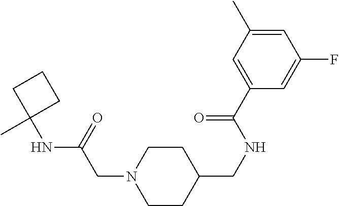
C1CC(CNC(C2=CC(C)=CC(F)=C2)=O)CCN1CC(NC1(C)CCC1)=O
